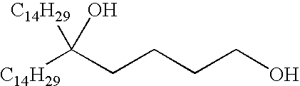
C(CCCO)C([C14H29])([C14H29])O
